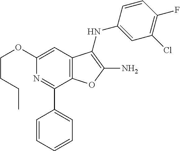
C12=C(C=C(OCCCC)N=C1C1=CC=CC=C1)C(NC1=CC(Cl)=C(F)C=C1)=C(N)O2
